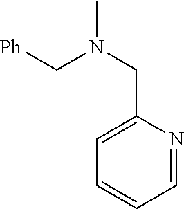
C1=C(CN(C)C[Ph])N=CC=C1
